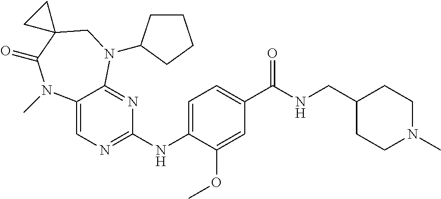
C12=CN=C(NC3=CC=C(C(NCC4CCN(C)CC4)=O)C=C3OC)N=C1N(C1CCCC1)CC1(C(=O)N2C)CC1
